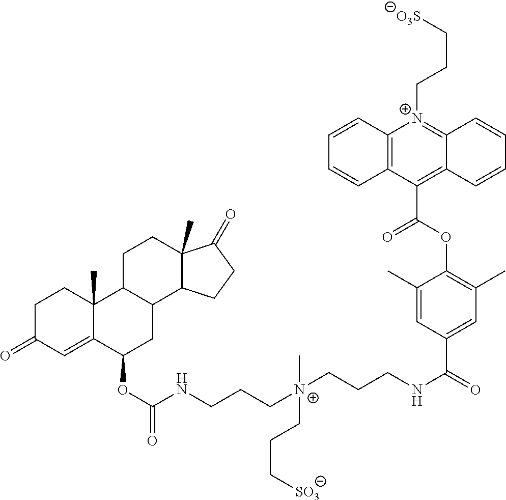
C(CC[N+](CCCNC(=O)C1=CC(C)=C(OC(C2=C3C(=[N+](CCC[O3S])C4=C2C=CC=C4)C=CC=C3)=O)C(C)=C1)(CCC[SO3])C)NC(OC1CC2C(C3(C)C1=CC(=O)CC3)CCC1(C)C2CCC1=O)=O
